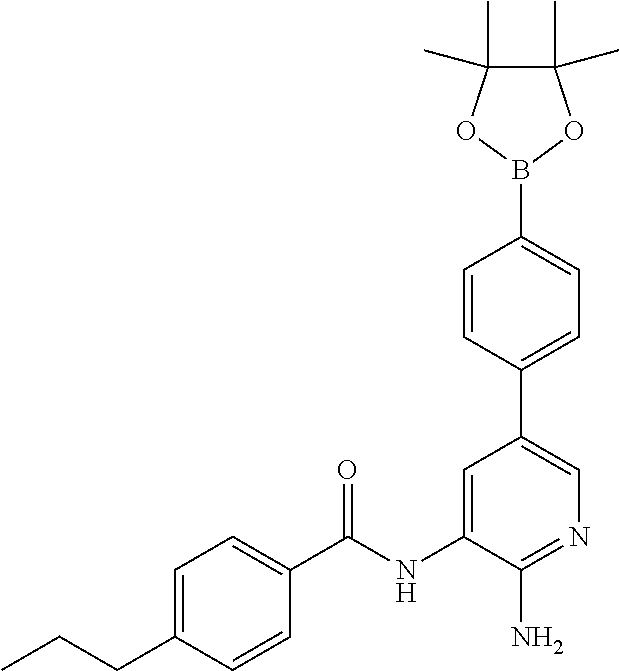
C1=C(CCC)C=CC(C(NC2=CC(C3=CC=C(B4OC(C)(C)C(C)(C)O4)C=C3)=CN=C2N)=O)=C1
